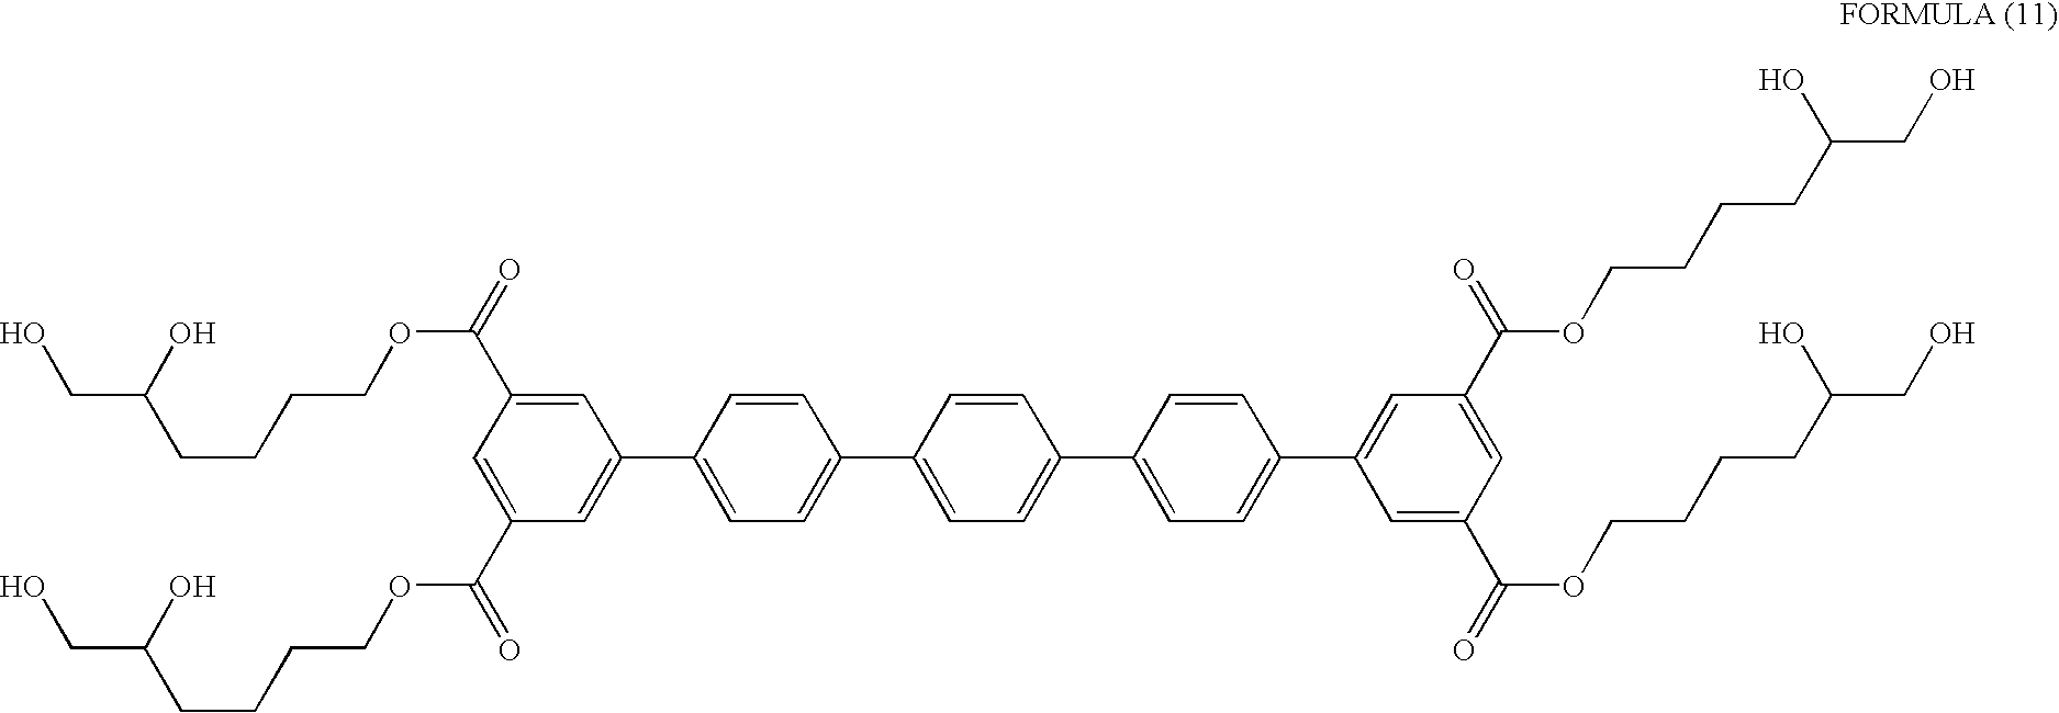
C1=C(C(=O)OCCCCC(CO)O)C=C(C(=O)OCCCCC(CO)O)C=C1C1=CC=C(C2=CC=C(C3=CC=C(C4=CC(C(=O)OCCCCC(CO)O)=CC(C(=O)OCCCCC(CO)O)=C4)C=C3)C=C2)C=C1
